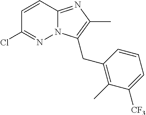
N12C(=NC(C)=C1CC1=C(C)C([CF3])=CC=C1)C=CC(Cl)=N2
